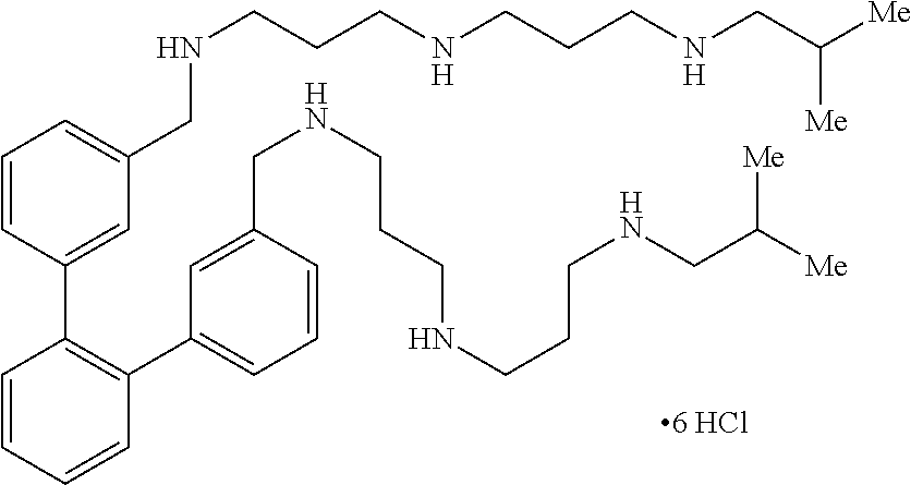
C1=CC(C2=C(C3=CC=CC(CNCCCNCCCNCC([Me])[Me])=C3)C=CC=C2)=CC(CNCCCNCCCNCC([Me])[Me])=C1
